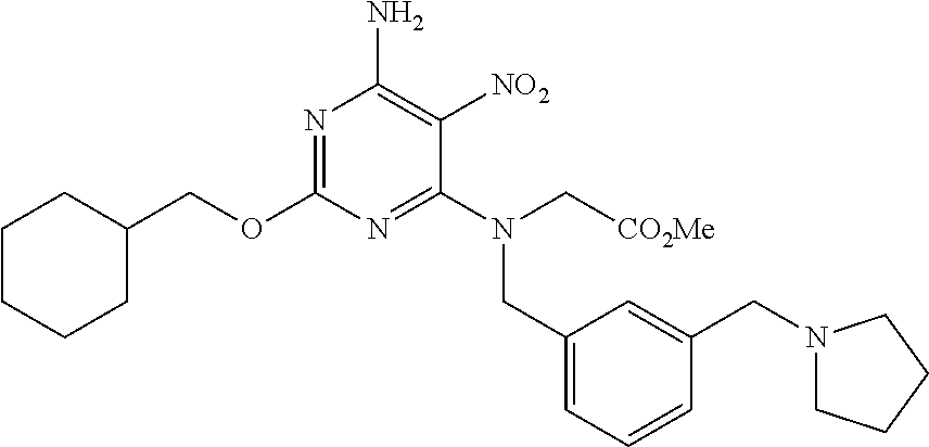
N1=C(OCC2CCCCC2)N=C(N(C[CO2Me])CC2=CC=CC(CN3CCCC3)=C2)C([NO2])=C1N
